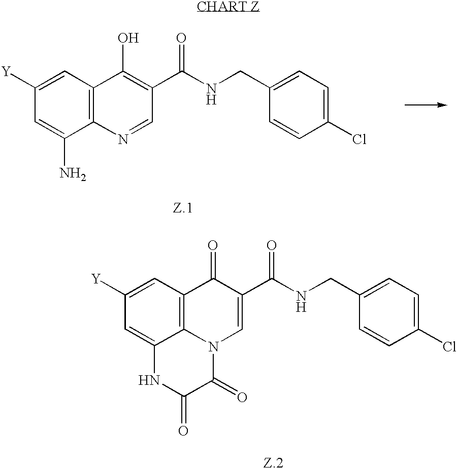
C12=C(C=C([Y])C=C1N)C(O)=C(C(NCC1=CC=C(Cl)C=C1)=O)C=N2.[Z.1].C12=C3C=C([Y])C=C1NC(=O)C(=O)N2C=C(C(NCC1=CC=C(Cl)C=C1)=O)C3=O.[Z.2]
